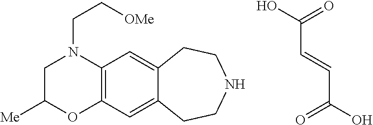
C12=C(C=C3C(=C1)CCNCC3)OC([Me])CN2CC[OMe].C(C(=O)O)=CC(O)=O
